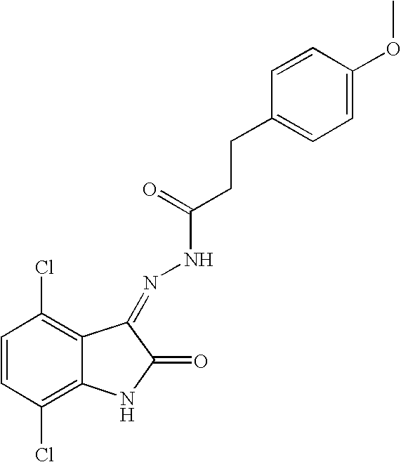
C1=CC(Cl)=C2C(=C1Cl)C(=NNC(CCC1=CC=C(OC)C=C1)=O)C(=O)N2
